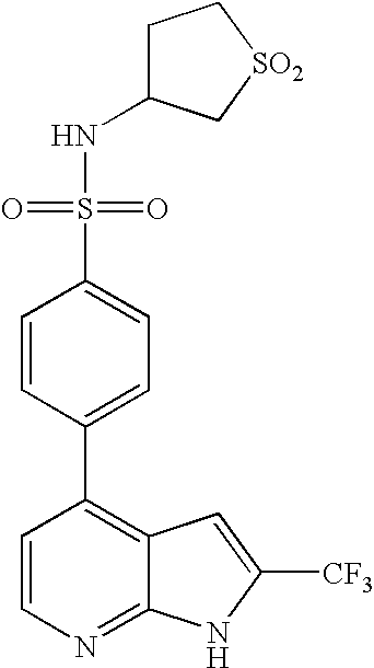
C1=CN=C2C(=C1C1=CC=C(S(=O)(NC3CC[SO2]C3)=O)C=C1)C=C([CF3])N2
